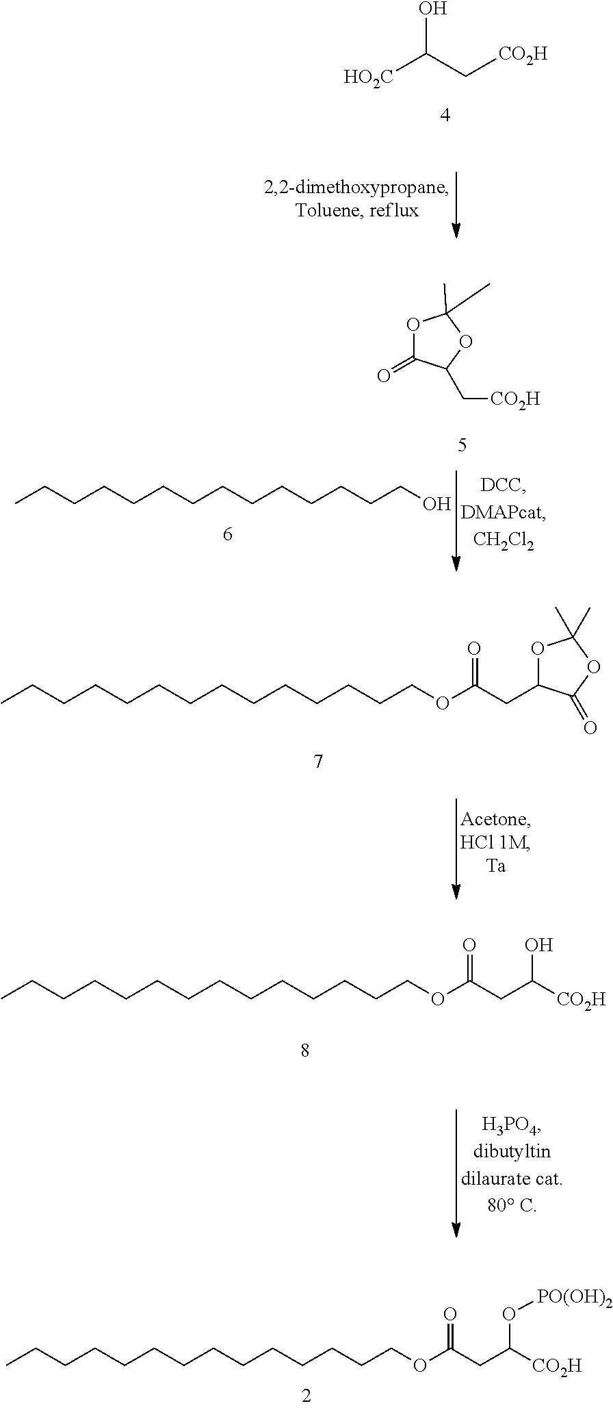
C(C(OCCCCCCCCCCCCCC)=O)C([CO2H])O[PO(OH)2].[HO2C]C(C[CO2H])O.O1C(=O)C(C[CO2H])OC1(C)C.CCCCCCCCCCCCCCO.O1C(CC(OCCCCCCCCCCCCCC)=O)C(=O)OC1(C)C.OC(CC(OCCCCCCCCCCCCCC)=O)[CO2H]
